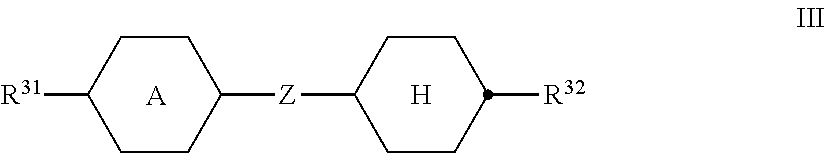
C1CC([Z]C2CCC([R32])CC2)CCC1[R31].[A].[H]
